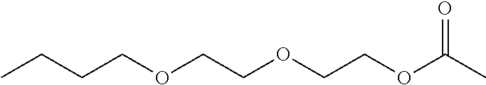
O(CCOCCOC(C)=O)CCCC
